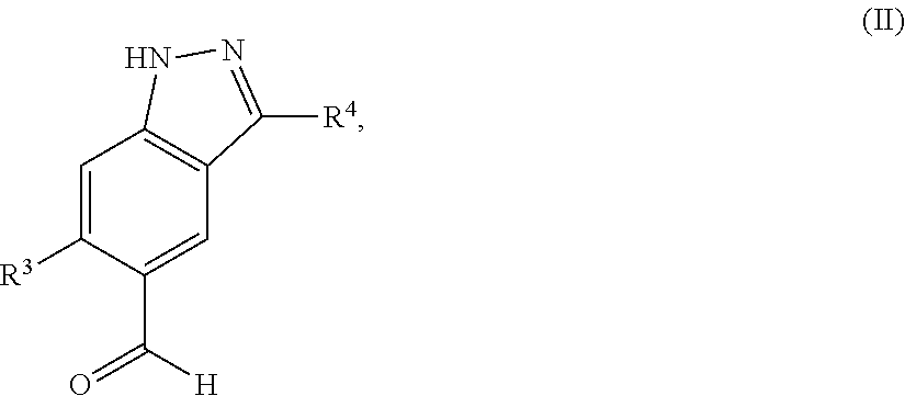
C1([R3])=CC2=C(C=C1C(=O)[H])C([R4])=NN2
